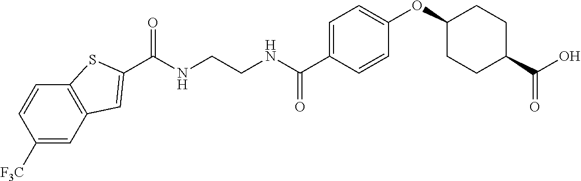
C(NCCNC(C1=CC=C(OC2CCC(C(O)=O)CC2)C=C1)=O)(=O)C1=CC2=C(C=CC([F3C])=C2)S1
